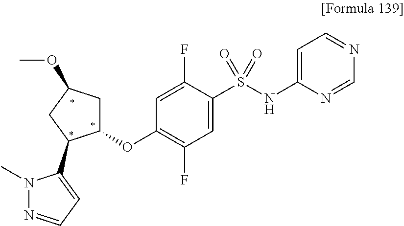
C1(OC2CC(OC)CC2C2=CC=NN2C)=C(F)C=C(S(NC2=CC=NC=N2)(=O)=O)C(F)=C1
